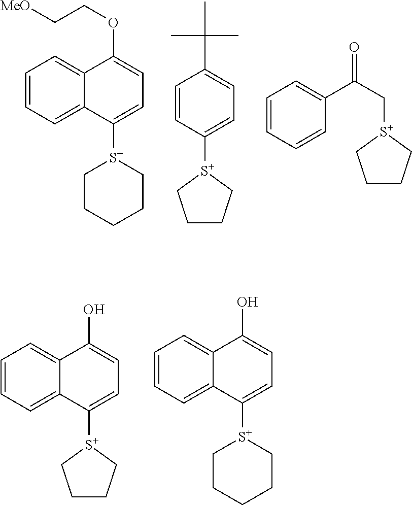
C1=CC=C2C(=C1)C(OCC[MeO])=CC=C2[S+]1CCCCC1.C1=CC(C(C)(C)C)=CC=C1[S+]1CCCC1.C1=CC=CC(C(C[S+]2CCCC2)=O)=C1.C1=CC=C2C(=C1)C(O)=CC=C2[S+]1CCCC1.C1=CC=C2C(=C1)C(O)=CC=C2[S+]1CCCCC1
